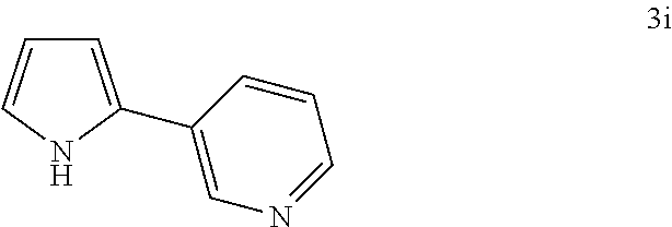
C1=C(C2=CN=CC=C2)NC=C1
